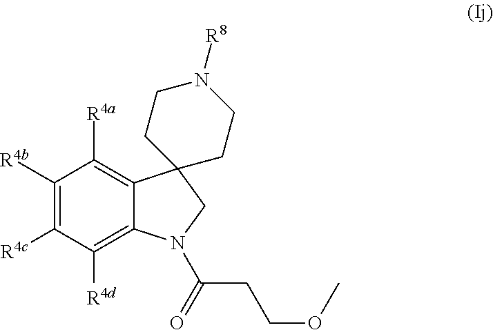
C1([R4d])=C2C(=C([R4a])C([R4b])=C1[R4c])C1(CN2C(CCOC)=O)CCN([R8])CC1
